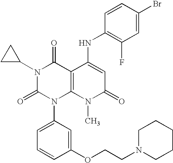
N1(C2CC2)C(=O)N(C2=CC=CC(OCCN3CCCCC3)=C2)C2=C(C1=O)C(NC1=C(F)C=C(Br)C=C1)=CC(=O)N2C
